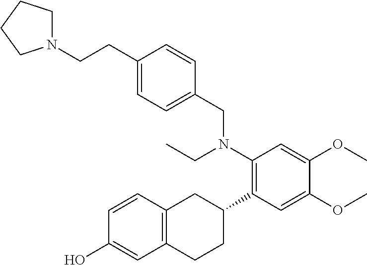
C12=C(C=CC(O)=C1)CC(C1=C(N(CC)CC3=CC=C(CCN4CCCC4)C=C3)C=C(OC)C(OC)=C1)CC2
